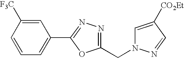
C1=CC=C(C2=NN=C(CN3C=C([CO2Et])C=N3)O2)C=C1[F3C]
